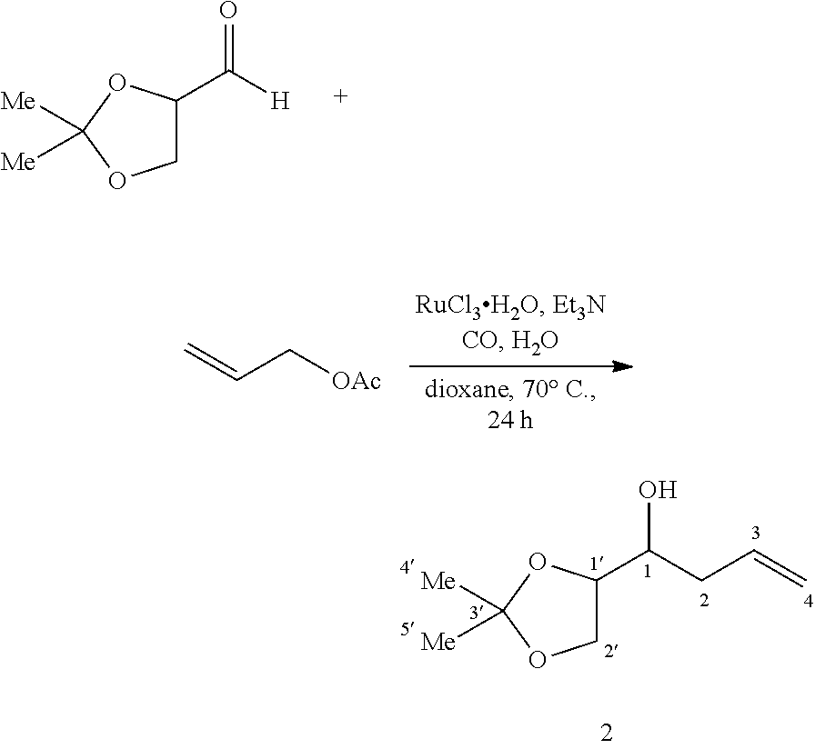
O=C(C1COC([Me])([Me])O1)[H].C=CC[OAc].C1(C(CC=C)O)COC([Me])([Me])O1
